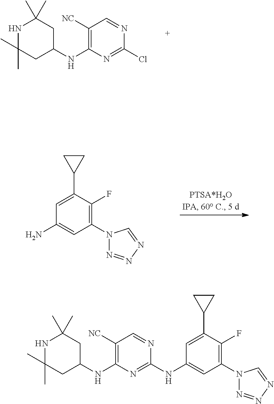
C1=C(C2CC2)C(F)=C(N2N=NN=C2)C=C1N.C1([NC])=C(NC2CC(C)(C)NC(C)(C)C2)N=C(Cl)N=C1.C1=C(C2CC2)C(F)=C(N2N=NN=C2)C=C1NC1=NC(NC2CC(C)(C)NC(C)(C)C2)=C([NC])C=N1
